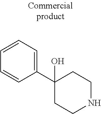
C1(C2=CC=CC=C2)(O)CCNCC1
